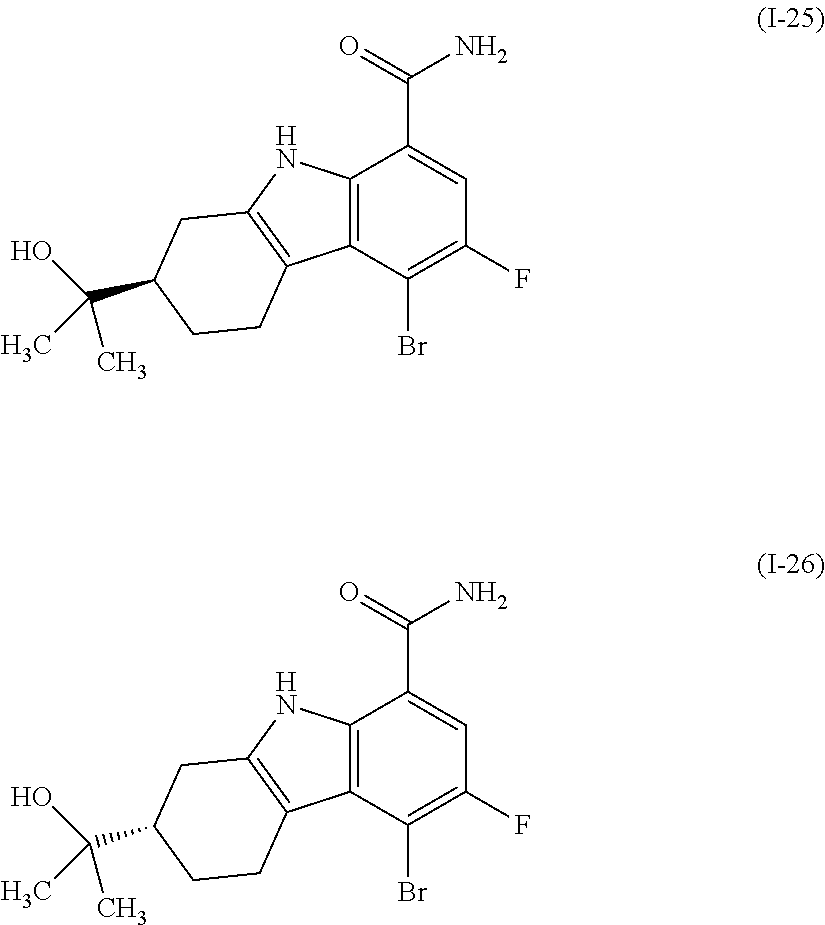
C12=C(C(Br)=C(F)C=C1C(=O)N)C1=C(N2)CC(C(O)(C)C)CC1.C12=C(C(Br)=C(F)C=C1C(=O)N)C1=C(N2)CC(C(O)(C)C)CC1
